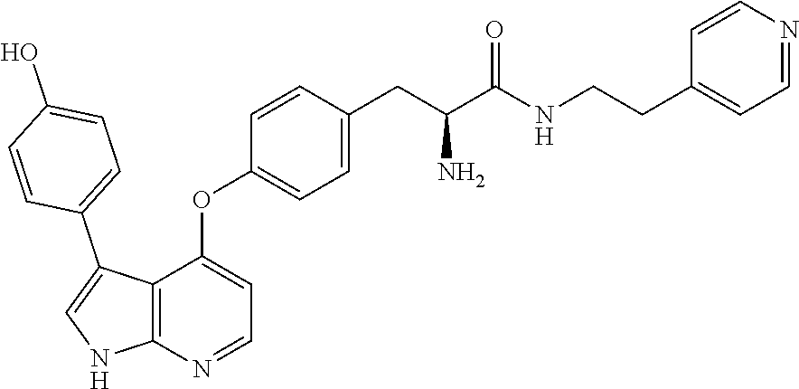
C12=C(N=CC=C1OC1=CC=C(CC(N)C(NCCC3=CC=NC=C3)=O)C=C1)NC=C2C1=CC=C(O)C=C1
